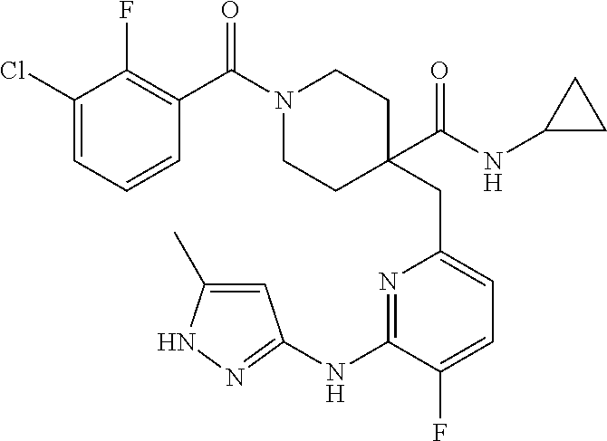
C1(Cl)=CC=CC(C(=O)N2CCC(CC3=CC=C(F)C(NC4=NNC(C)=C4)=N3)(C(NC3CC3)=O)CC2)=C1F
